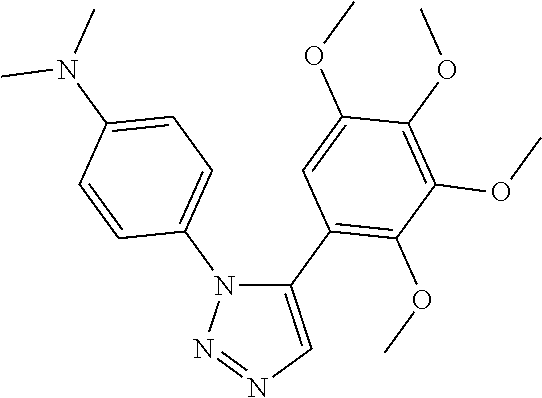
C1(C2=C(OC)C(OC)=C(OC)C(OC)=C2)=CN=NN1C1=CC=C(N(C)C)C=C1
